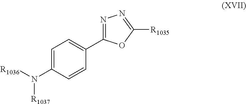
N1=C(C2=CC=C(N([R1036])[R1037])C=C2)OC([R1035])=N1
